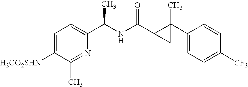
[H3CO2SHN]C1=CC=C(C(NC(=O)C2C(C3=CC=C([CF3])C=C3)(C)C2)C)N=C1C
